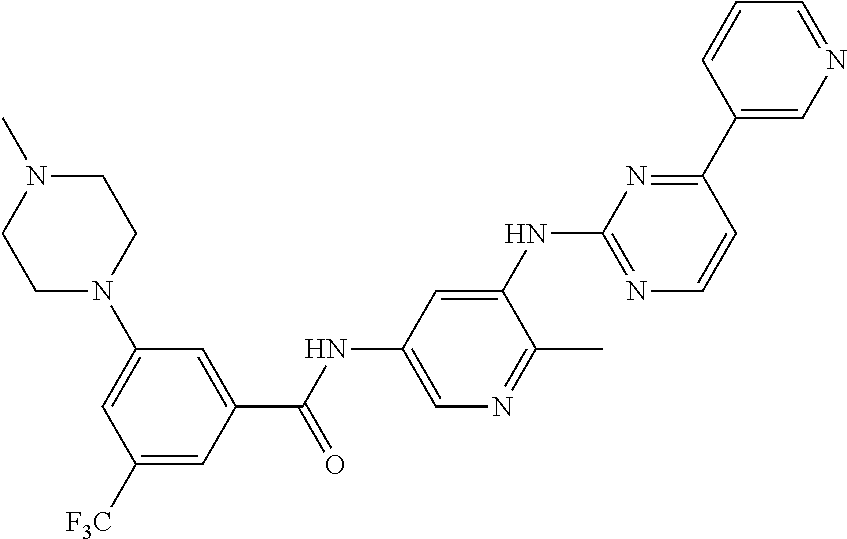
C1(C2=NC(NC3=CC(NC(C4=CC(N5CCN(C)CC5)=CC([F3C])=C4)=O)=CN=C3C)=NC=C2)=CN=CC=C1
